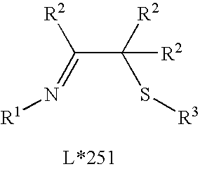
S(C(C(=N[R1])[R2])([R2])[R2])[R3]
